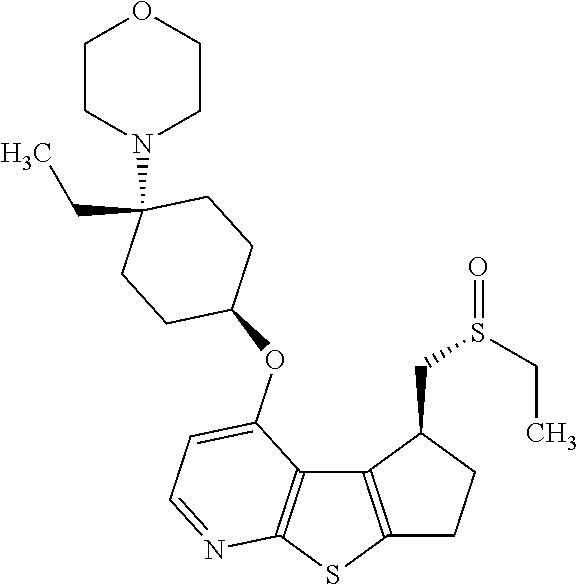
C12=C(SC3=C1C(OC1CCC(N4CCOCC4)(CC)CC1)=CC=N3)CCC2CS(CC)=O
